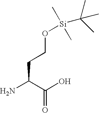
C(CCO[Si](C)(C)C(C)(C)C)(C(O)=O)N
